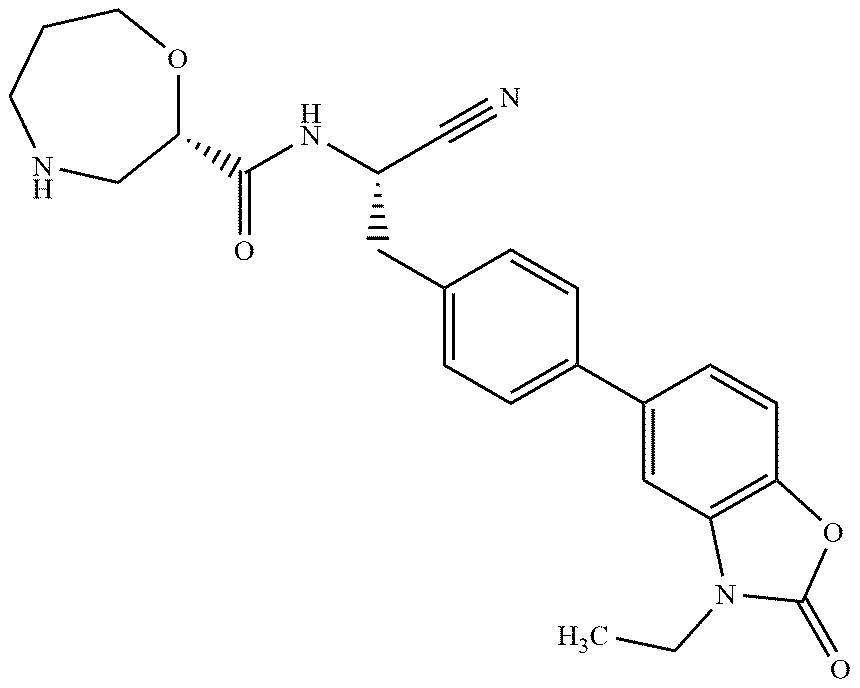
N(C(C#N)CC1=CC=C(C2=CC3=C(C=C2)OC(=O)N3CC)C=C1)C(=O)C1OCCC[N     H]C1
